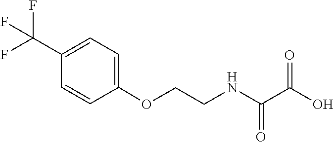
C1=CC(OCCNC(=O)C(=O)O)=CC=C1C(F)(F)F
